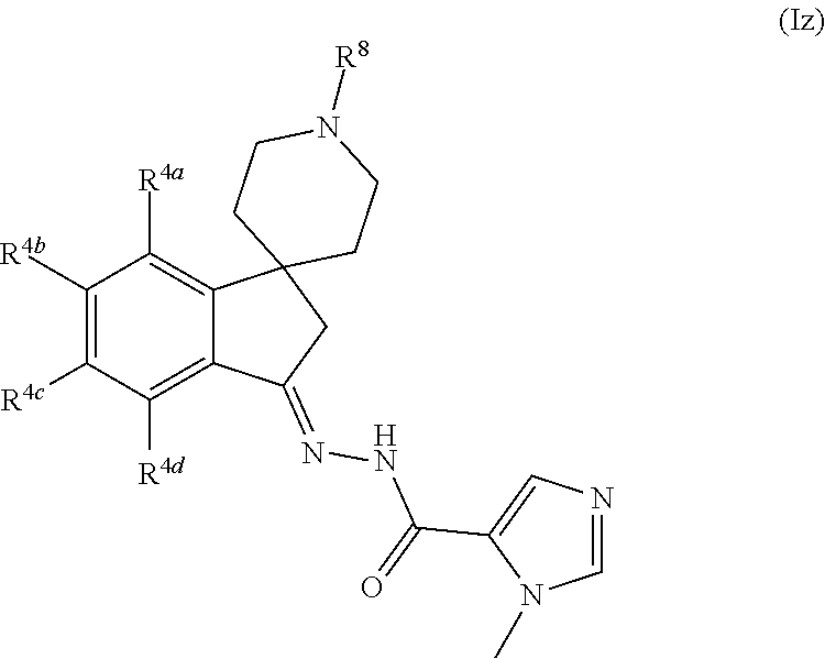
C1([R4b])=C([R4c])C([R4d])=C2C(=C1[R4a])C1(CC2=NNC(=O)C2=CN=CN2C)CCN([R8])CC1
